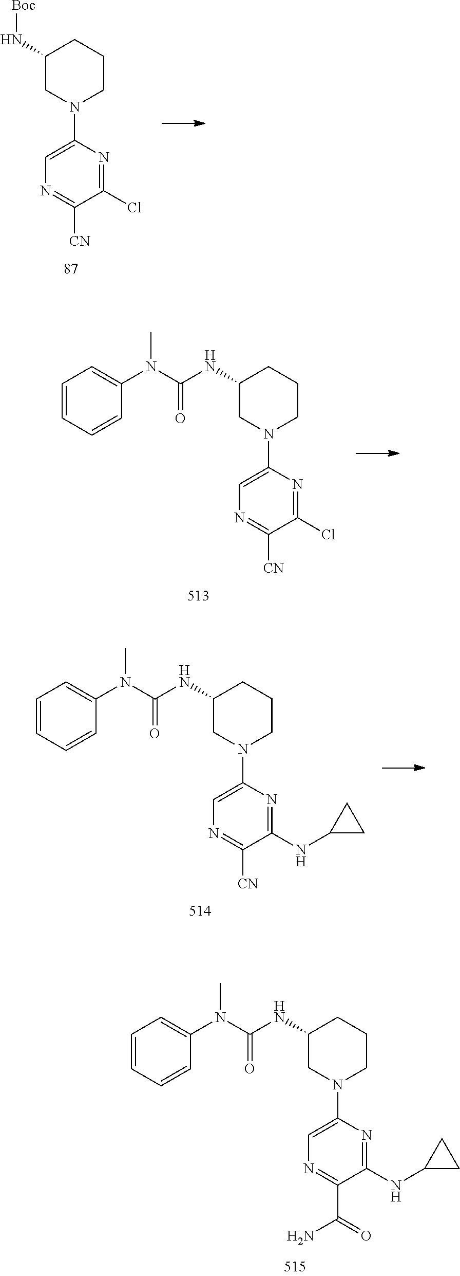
C1=C(N2CCCC(NC(N(C3=CC=CC=C3)C)=O)C2)N=C(NC2CC2)C(C(=O)N)=N1.C1=C(N2CCCC(NC(N(C3=CC=CC=C3)C)=O)C2)N=C(NC2CC2)C([CN])=N1.C1=C(N2CCCC(NC(N(C3=CC=CC=C3)C)=O)C2)N=C(Cl)C([CN])=N1.C1=C(N2CCCC(N[Boc])C2)N=C(Cl)C([CN])=N1
